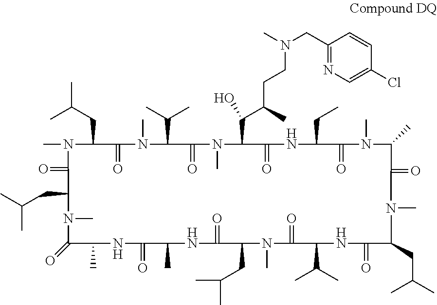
CC(CC1N(C)C(=O)C(CC(C)C)N(C)C(=O)C(C)NC(=O)C(C)NC(=O)C(CC(C)C)N(C)C(=O)C(C(C)C)NC(=O)C(CC(C)C)N(C)C(=O)C(C)N(C)C(=O)C(CC)NC(=O)C(C(C(C)CCN(C)CC2=NC=C(Cl)C=C2)O)N(C)C(=O)C(C(C)C)N(C)C1=O)C
